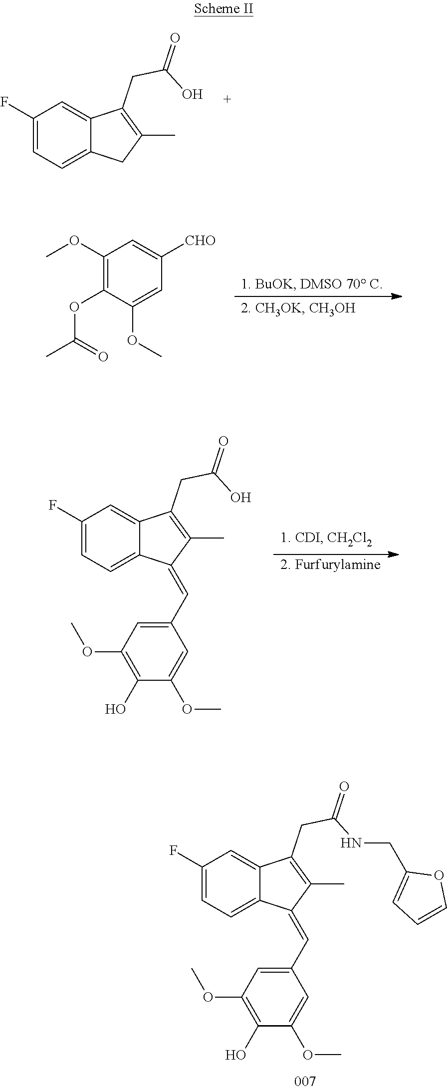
C1(F)=CC=C2C(=C1)C(CC(O)=O)=C(C)C2.C1(OC)=C(OC(C)=O)C(OC)=CC([CHO])=C1.C1(F)=CC=C2C(=C1)C(CC(O)=O)=C(C)C2=CC1=CC(OC)=C(O)C(OC)=C1.C1(F)=CC=C2C(=C1)C(CC(NCC1=CC=CO1)=O)=C(C)C2=CC1=CC(OC)=C(O)C(OC)=C1
